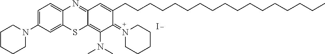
C1(CCCCCCCCCCCCCCCCC)=CC2=NC3=CC=C(N4CCCCC4)C=C3SC2=C(N(C)C)C1=N1CCCCC1.I
